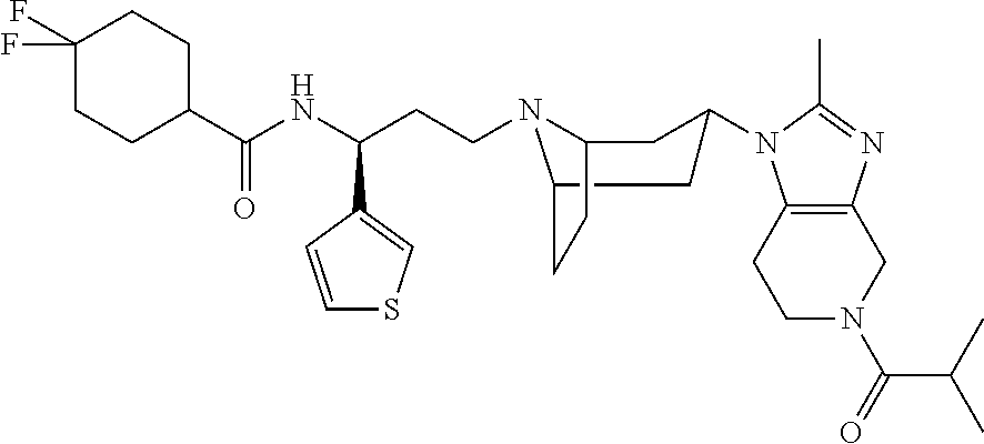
C1N(C(=O)C(C)C)CC2=C(C1)N(C1CC3N(CCC(C4=CSC=C4)NC(C4CCC(F)(F)CC4)=O)C(CC3)C1)C(C)=N2
